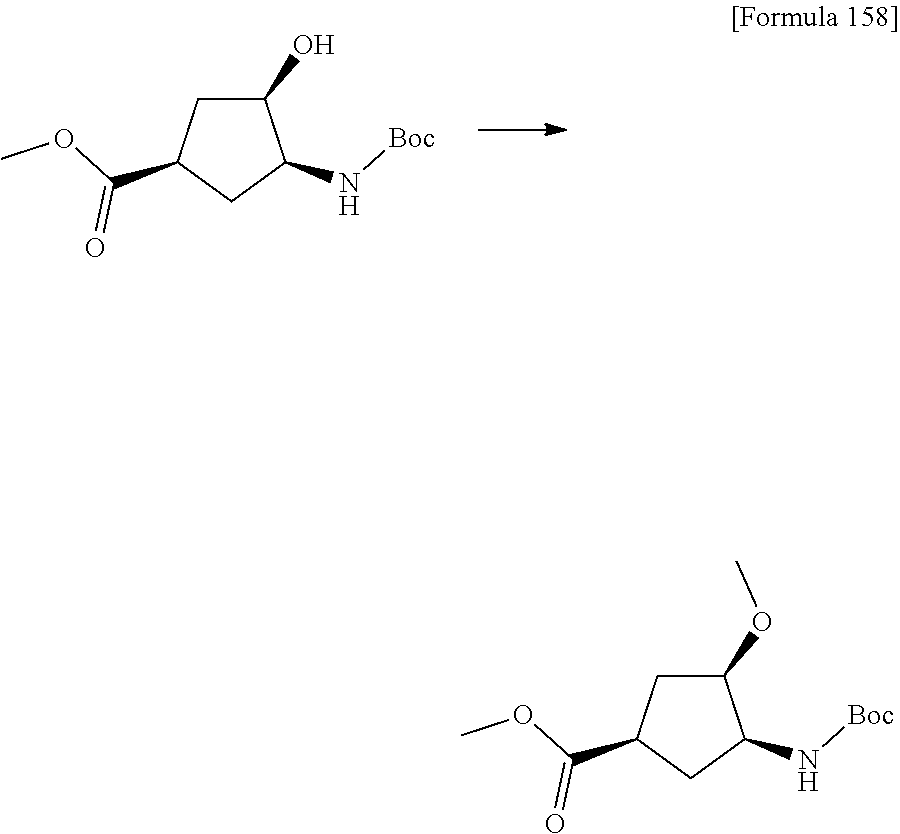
C1(O)CC(C(OC)=O)CC1N[Boc].C1(OC)CC(C(OC)=O)CC1N[Boc]
